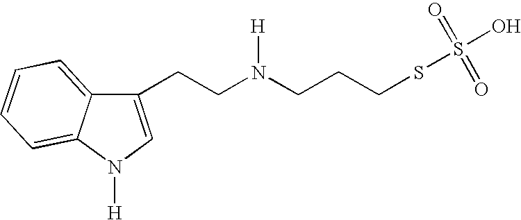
C1(CCN(CCCSS(O)(=O)=O)[H])=CN([H])C2=CC=CC=C12
